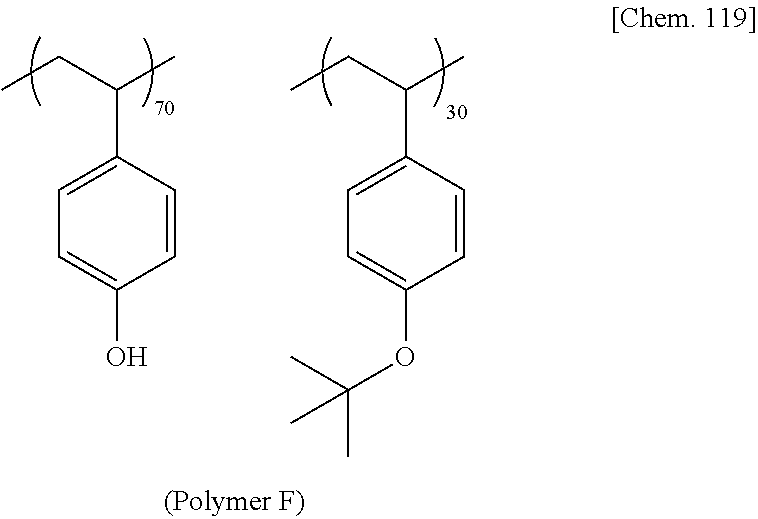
CCC(C)C1=CC=C(O)C=C1.CCC(C)C1=CC=C(OC(C)(C)C)C=C1
